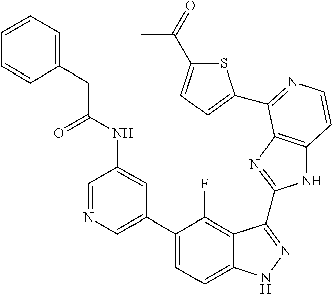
C1=C(C2=CC=C3C(=C2F)C(C2=NC4=C(N2)C=CN=C4C2=CC=C(C(C)=O)S2)=NN3)C=C(NC(=O)CC2=CC=CC=C2)C=N1
